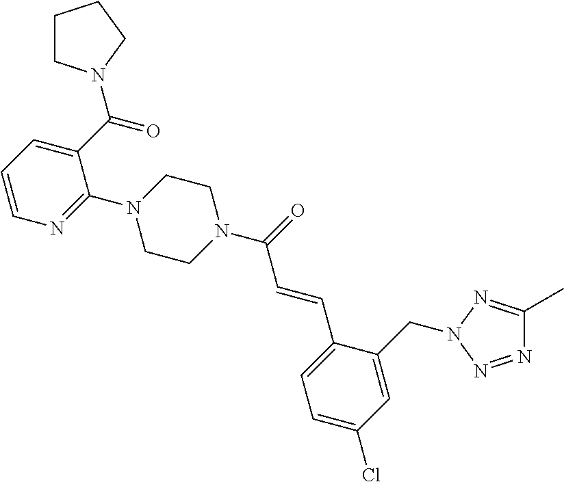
N1(C(=O)C=CC2=CC=C(Cl)C=C2CN2N=C(C)N=N2)CCN(C2=NC=CC=C2C(=O)N2CCCC2)CC1
